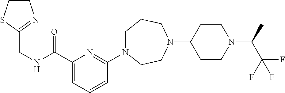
C1N(C2=NC(C(NCC3=NC=CS3)=O)=CC=C2)CCN(C2CCN(C(C(F)(F)F)C)CC2)CC1
